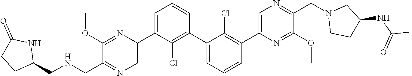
C1(OC)=NC(C2=CC=CC(C3=CC=CC(C4=CN=C(CN5CCC(NC(C)=O)C5)C(OC)=N4)=C3Cl)=C2Cl)=CN=C1CNCC1NC(=O)CC1
